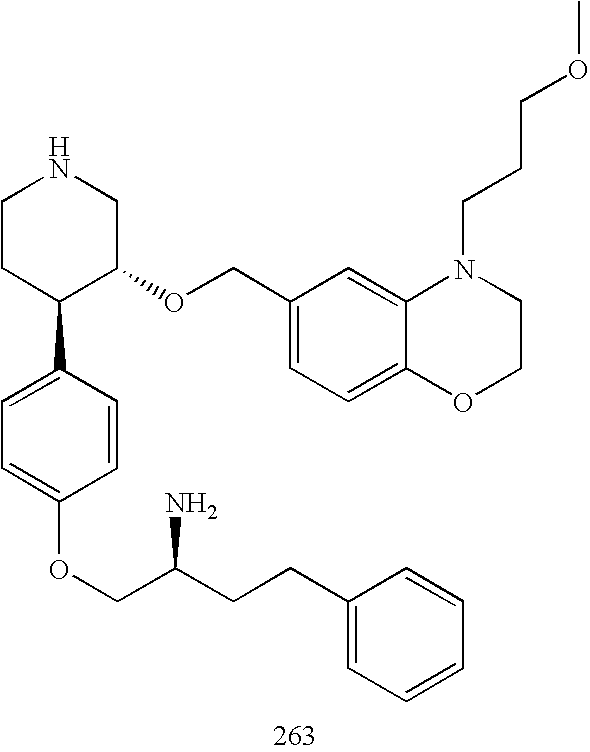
C1CC(C2=CC=C(OCC(CCC3=CC=CC=C3)N)C=C2)C(OCC2=CC=C3C(=C2)N(CCCOC)CCO3)CN1
